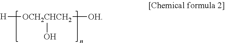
[H][OCH2CHCH2]([OH])O
